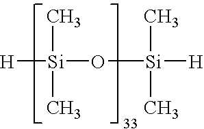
[H][Si](C)(C)O[Si](C)([H])C
